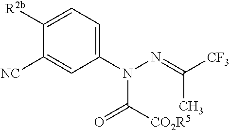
C1([R2b])=CC=C(N(N=C([CF3])C)C([CO2R5])=O)C=C1[NC]
